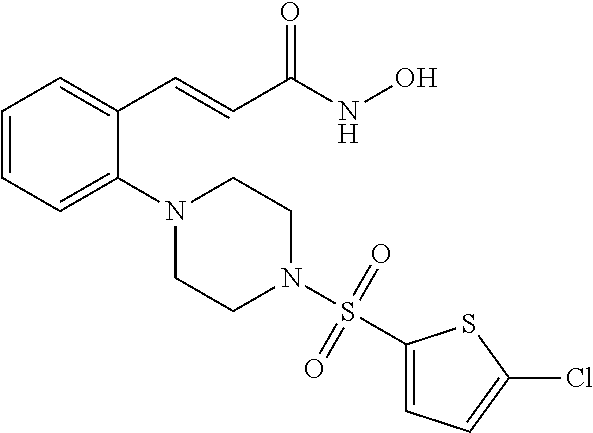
C1=CC=C(N2CCN(S(C3=CC=C(Cl)S3)(=O)=O)CC2)C(C=CC(NO)=O)=C1
